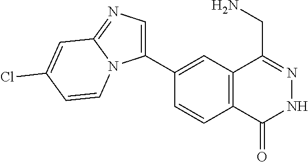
C1(C2=CN=C3N2C=CC(Cl)=C3)=CC2=C(C=C1)C(=O)NN=C2CN
